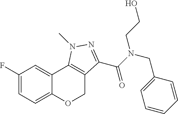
C1(F)=CC=C2C(=C1)C1=C(CO2)C(C(N(CC2=CC=CC=C2)CCO)=O)=NN1C
